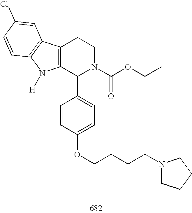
C12=C(C(C3=CC=C(OCCCCN4CCCC4)C=C3)N(C(OCC)=O)CC1)N([H])C1=C2C=C(Cl)C=C1
